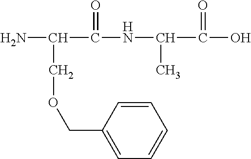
NC(C(NC(C(O)=O)C)=O)COCC1=CC=CC=C1
